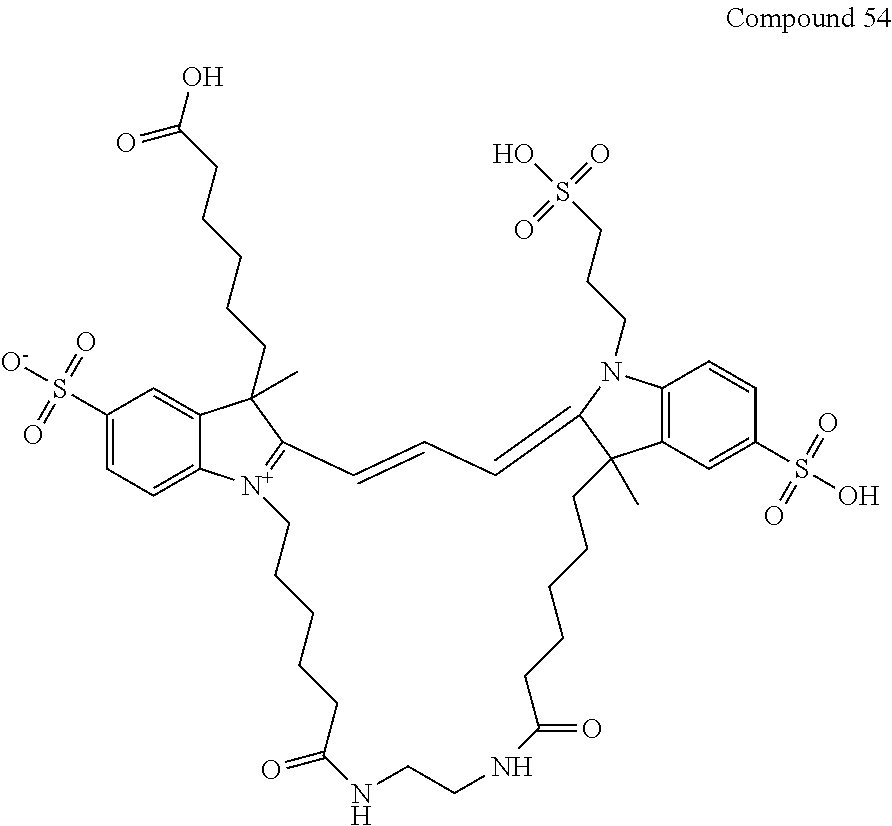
C1(S([O-])(=O)=O)=CC=C2C(=C1)C(C)(CCCCCC(O)=O)C1=[N+]2CCCCCC(=O)NCCNC(=O)CCCCCC2(C)C3=C(C=CC(S(O)(=O)=O)=C3)N(CCCS(O)(=O)=O)C2=CC=C1
